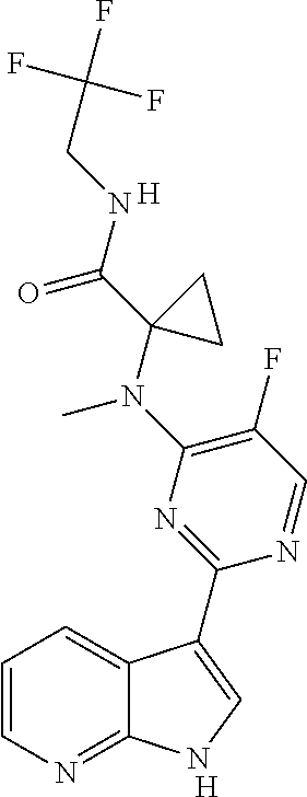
C1=CN=C2C(=C1)C(C1=NC(N(C3(C(NCC(F)(F)F)=O)CC3)C)=C(F)C=N1)=CN2.[H].[H]
